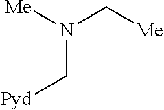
N(C[Pyd])([Me])C[Me]
